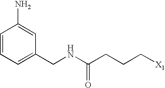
C1=CC=C(CNC(CCC[X1])=O)C=C1N
